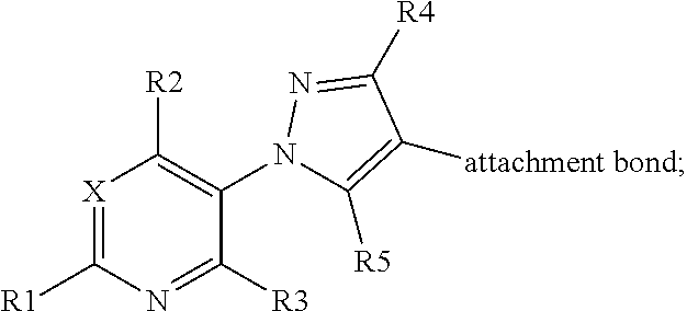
[X]1=C([R1])N=C([R3])C(N2C([R5])=C([attachment bond])C([R4])=N2)=C1[R2]
